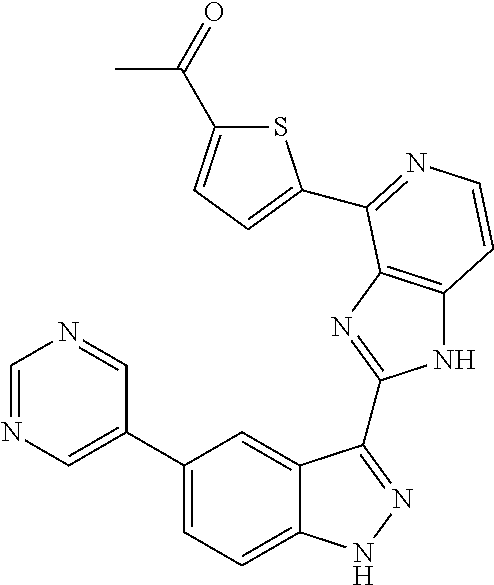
C1(C2=CN=CN=C2)=CC=C2C(=C1)C(C1=NC3=C(N1)C=CN=C3C1=CC=C(C(=O)C)S1)=NN2
